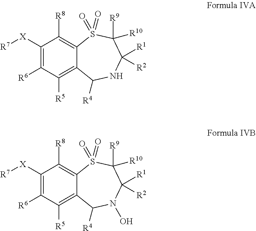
C12=C([R5])C([R6])=C([X][R7])C([R8])=C1S(=O)(=O)C([R9])([R10])C([R1])([R2])NC2[R4].C12=C([R5])C([R6])=C([X][R7])C([R8])=C1S(=O)(=O)C([R9])([R10])C([R1])([R2])N(O)C2[R4]
